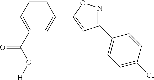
C1(C2=CC=C(Cl)C=C2)=NOC(C2=CC(C(O[H])=O)=CC=C2)=C1
